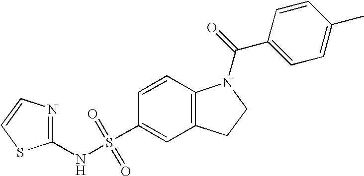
C1=CC2=C(C=C1S(NC1=NC=CS1)(=O)=O)CCN2C(=O)C1=CC=C(C)C=C1
